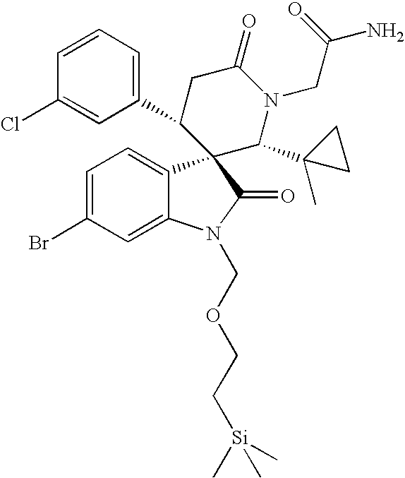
C1=C(Br)C=C2C(=C1)C1(C(=O)N2COCC[Si](C)(C)C)C(C2=CC=CC(Cl)=C2)CC(=O)N(CC(N)=O)C1C1(C)CC1
